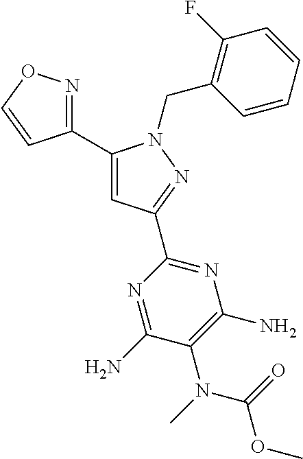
C1(C2=NOC=C2)=CC(C2=NC(N)=C(N(C(OC)=O)C)C(N)=N2)=NN1CC1=C(F)C=CC=C1
